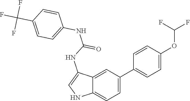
C12=CC=C(C3=CC=C(OC(F)F)C=C3)C=C1C(NC(NC1=CC=C(C(F)(F)F)C=C1)=O)=CN2
